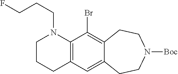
C12=C(C(Br)=C3C(=C1)CCN([Boc])CC3)N(CCCF)CCC2
